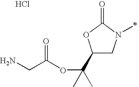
C1(C(OC(CN)=O)(C)C)CN(C)C(=O)O1.Cl
